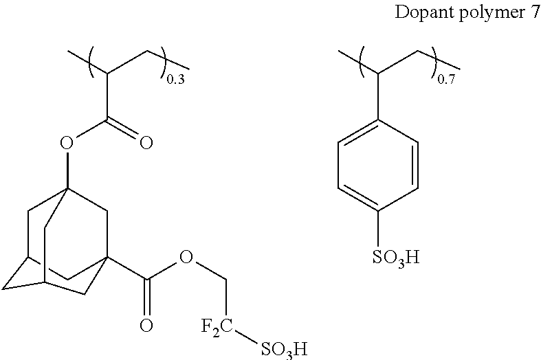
O(C12CC3CC(C(OC[F2C][SO3H])=O)(C1)CC(C3)C2)C(C(C)CC)=O.C1(C(C)CC)=CC=C([SO3H])C=C1
